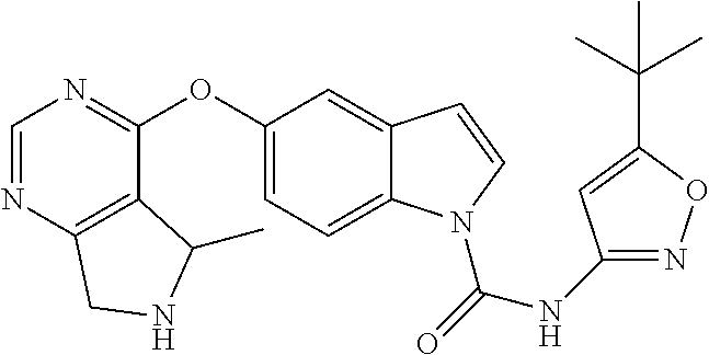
C1=NC2=C(C(OC3=CC=C4C(=C3)C=CN4C(NC3=NOC(C(C)(C)C)=C3)=O)=N1)C(C)NC2
